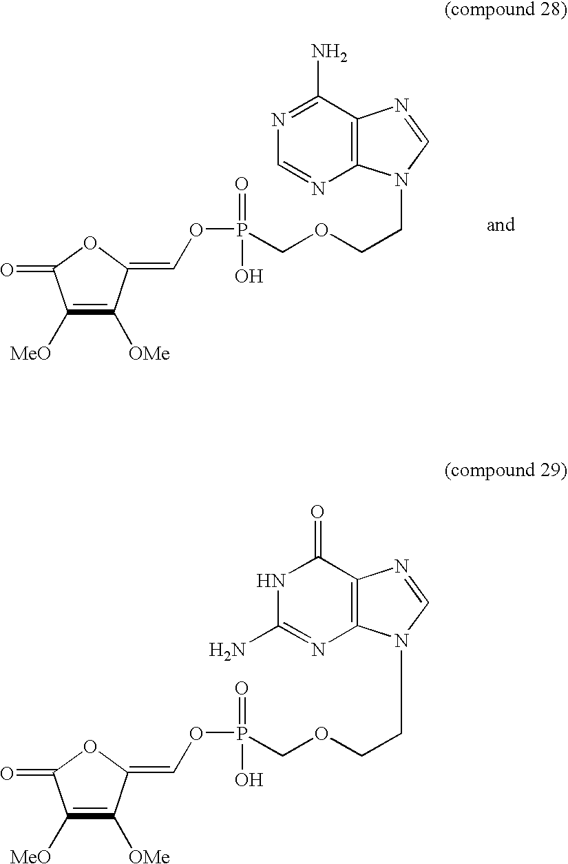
P(=O)(O)(OC=C1C([OMe])=C([MeO])C(=O)O1)COCCN1C2=C(N=C1)C(N)=NC=N2.P(=O)(O)(OC=C1C([OMe])=C([MeO])C(=O)O1)COCCN1C2=C(N=C1)C(=O)NC(N)=N2
